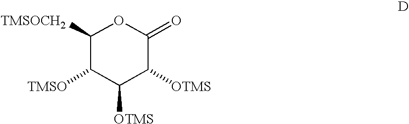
C1([TMSOCH2])C([TMSO])C([OTMS])C([OTMS])C(=O)O1
